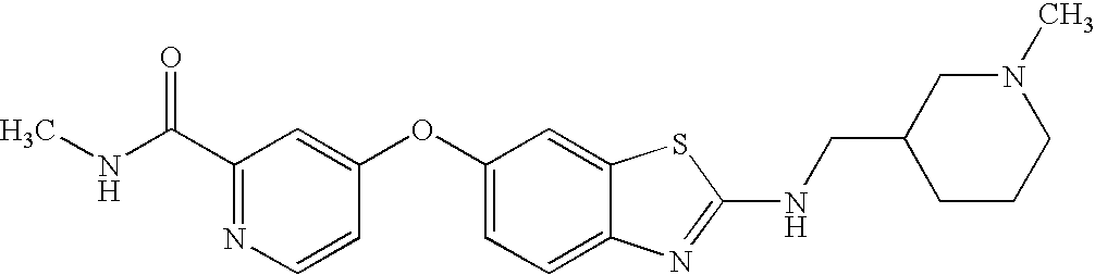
N1=C(C(=O)NC)C=C(OC2=CC=C3C(=C2)SC(NCC2CCCN(C)C2)=N3)C=C1
